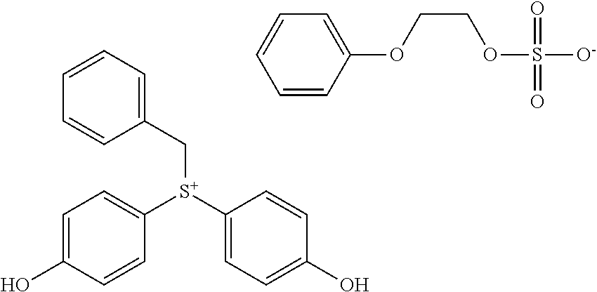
C1=C(O)C=CC([S+](C2=CC=C(O)C=C2)CC2=CC=CC=C2)=C1.C1=CC(OCCOS([O-])(=O)=O)=CC=C1
